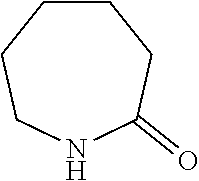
C1CCCNC(=O)C1
